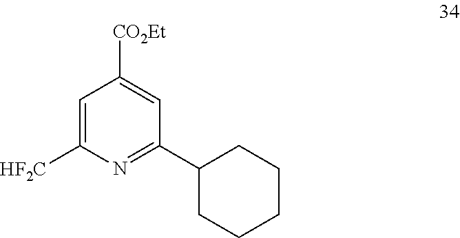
C1=C([HF2C])N=C(C2CCCCC2)C=C1[CO2Et]
